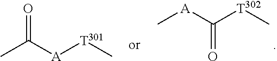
C[T302]C([A]C)=O.CC([A][T301]C)=O
